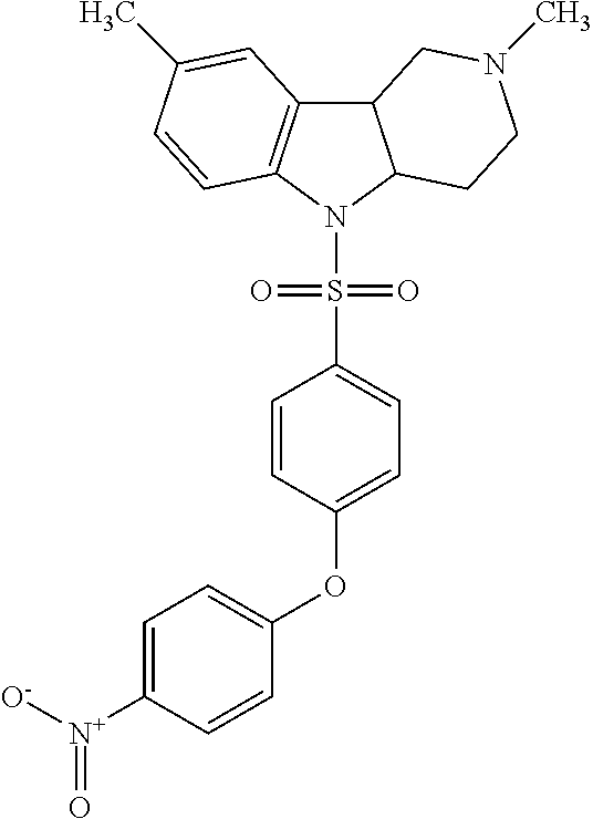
C12C3=C(N(S(=O)(=O)C4=CC=C(OC5=CC=C([N+]([O-])=O)C=C5)C=C4)C1CCN(C)C2)C=CC(C)=C3
